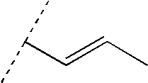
C(C(C)C)=CC
